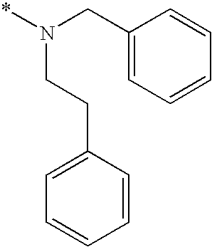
C1(CN(CCC2=CC=CC=C2)*)=CC=CC=C1
